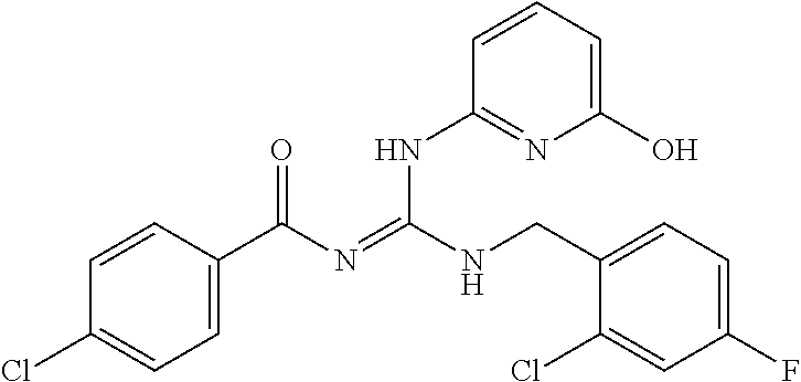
C1=CC(C(N=C(NCC2=CC=C(F)C=C2Cl)NC2=NC(O)=CC=C2)=O)=CC=C1Cl
